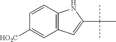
C12=C(C=C([HO2C])C=C1)C=C(C(C)(C)C)N2
